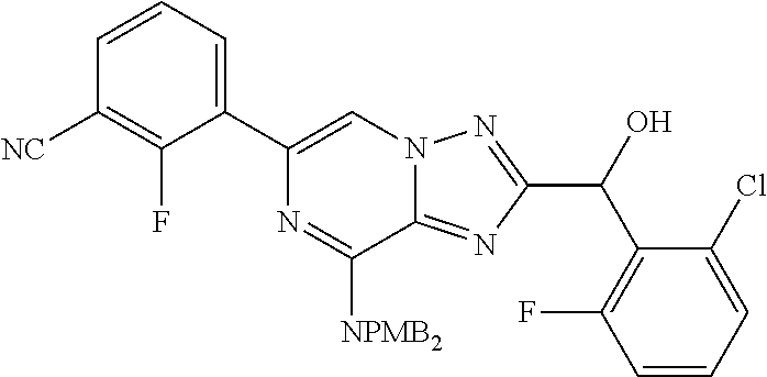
C1(C2=CC=CC([NC])=C2F)=CN2C(=NC(C(C3=C(F)C=CC=C3Cl)O)=N2)C([NPMB2])=N1
